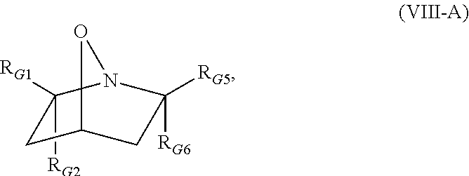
C1([RG1])([RG2])CC2CC([RG5])([RG6])N1O2
